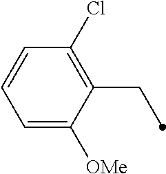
C1(CC)=C(Cl)C=CC=C1[OMe]
